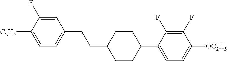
C1=C(F)C([C2H5])=CC=C1CCC1CCC(C2=CC=C([OC2H5])C(F)=C2F)CC1
